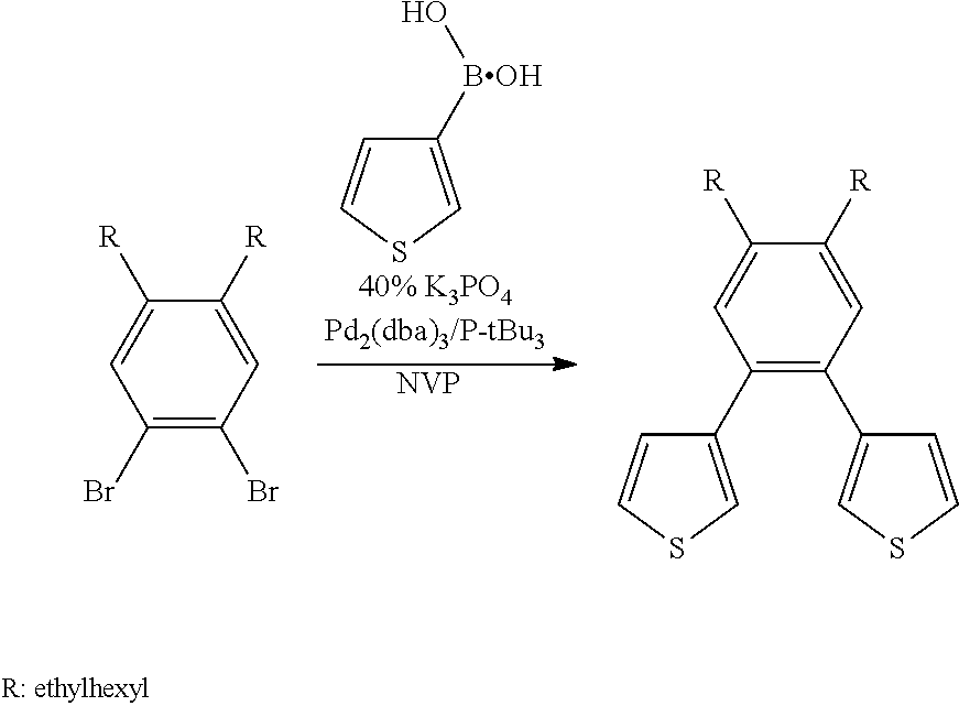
[NVP].C1([BOH]O)=CSC=C1.C1([R])=CC(Br)=C(Br)C=C1[R].C1([R])=CC(C2=CSC=C2)=C(C2=CSC=C2)C=C1[R]
